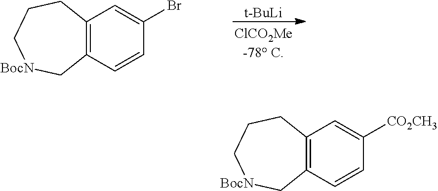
[t-BuLi].C12=C(C=CC(Br)=C1)C[BocN]CCC2.C12=C(C=CC([CO2CH3])=C1)C[BocN]CCC2
